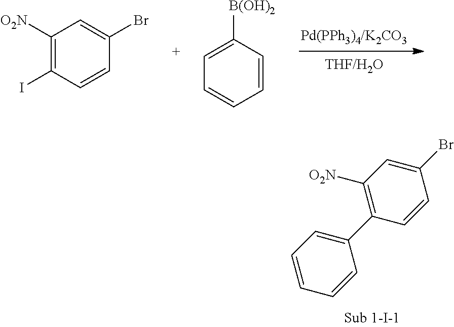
C1([O2N])=C(I)C=CC(Br)=C1.C1([B(OH)2])=CC=CC=C1.C1(Br)=CC([O2N])=C(C2=CC=CC=C2)C=C1
